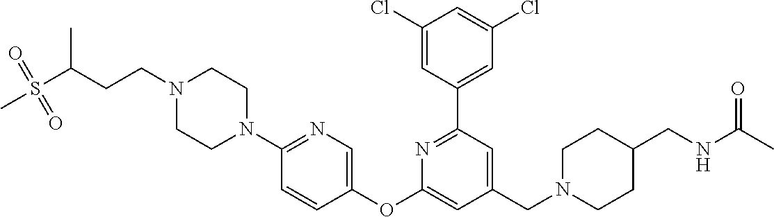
C1(Cl)=CC(C2=NC(OC3=CN=C(N4CCN(CCC(C)S(=O)(=O)C)CC4)C=C3)=CC(CN3CCC(CNC(C)=O)CC3)=C2)=CC(Cl)=C1
